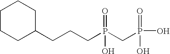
C1CCC(CCCP(CP(O)(=O)O)(=O)O)CC1
